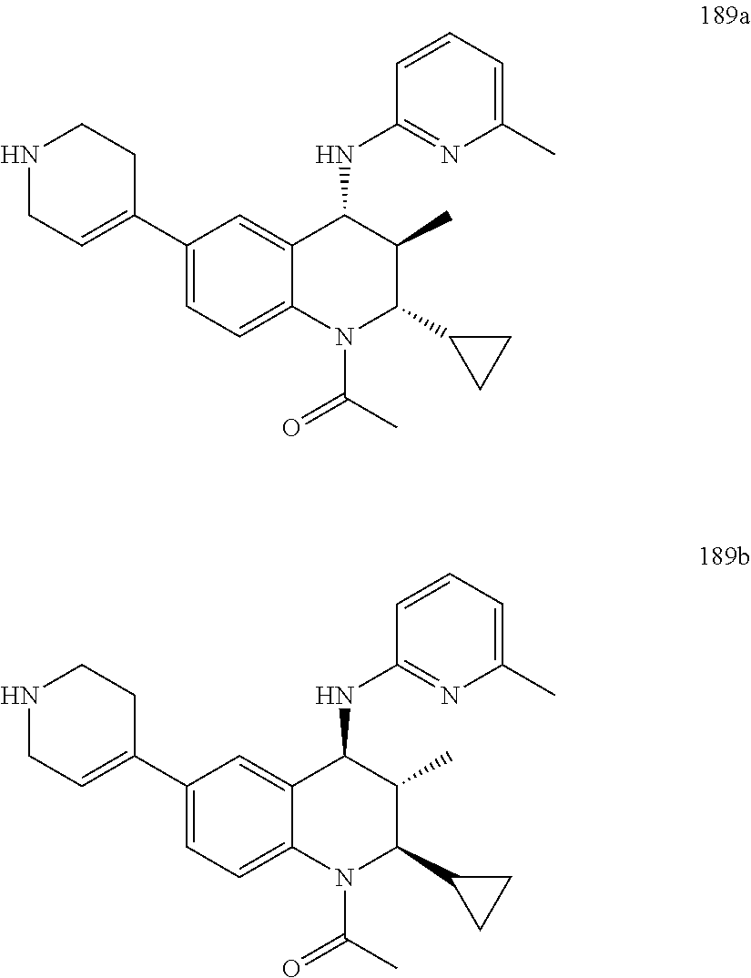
C1(C2=CCNCC2)=CC=C2C(=C1)C(NC1=NC(C)=CC=C1)C(C)C(C1CC1)N2C(C)=O.C1(C2=CCNCC2)=CC=C2C(=C1)C(NC1=NC(C)=CC=C1)C(C)C(C1CC1)N2C(C)=O
